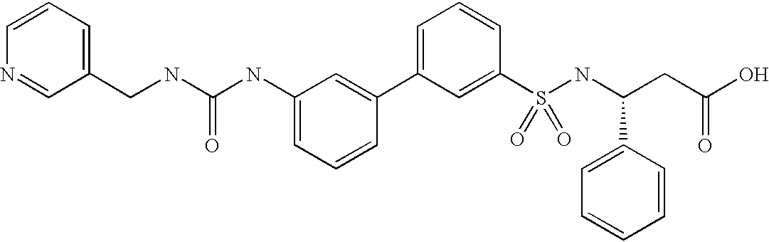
C1(CNC(NC2=CC=CC(C3=CC=CC(S(=O)(=O)NC(C4=CC=CC=C4)CC(O)=O)=C3)=C2)=O)=CC=CN=C1
